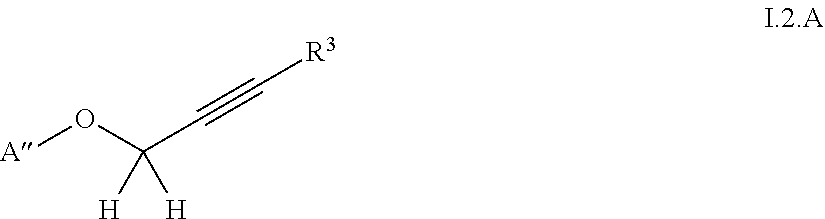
[A]OC(C#C[R3])([H])[H]
